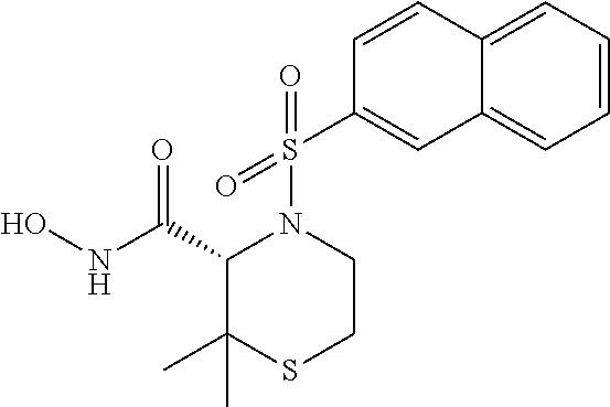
ONC(C1C(C)(C)SCCN1S(=O)(=O)C1=CC2=CC=CC=C2C=C1)=O
